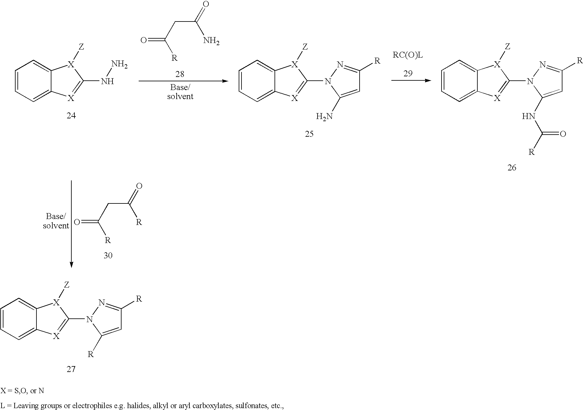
C1=CC=C2C(=C1)[X]([Z])C(N1N=C([R])C=C1[R])=[X]2.C(C(N)=O)C(=O)[R].C(C([R])=O)C(=O)[R].C1=CC=C2C(=C1)[X]([Z])C(NN)=[X]2.C1=CC=C2C(=C1)[X]([Z])C(N1N=C([R])C=C1NC([R])=O)=[X]2.C1=CC=C2C(=C1)[X]([Z])C(N1N=C([R])C=C1N)=[X]2
